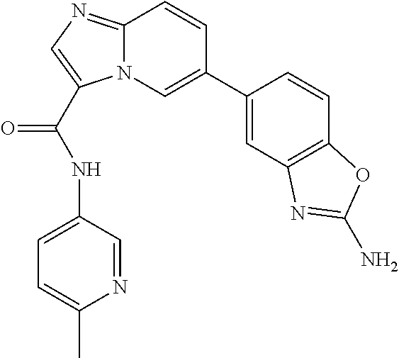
C12=NC=C(C(NC3=CC=C(C)N=C3)=O)N1C=C(C1=CC3=C(C=C1)OC(N)=N3)C=C2
